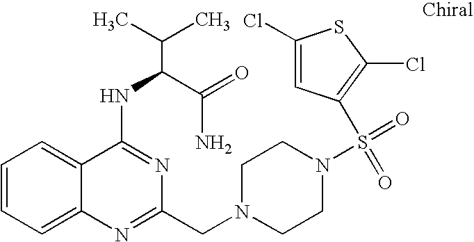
C1=CC=C2C(=C1)C(NC(C(N)=O)C(C)C)=NC(CN1CCN(S(=O)(=O)C3=C(Cl)SC(Cl)=C3)CC1)=N2
